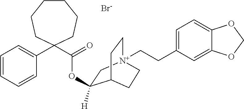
C1CCCC(C(=O)OC2([H])C[N+]3(CCC4=CC=C5C(=C4)OCO5)CCC2CC3)(C2=CC=CC=C2)CC1.[Br-]
